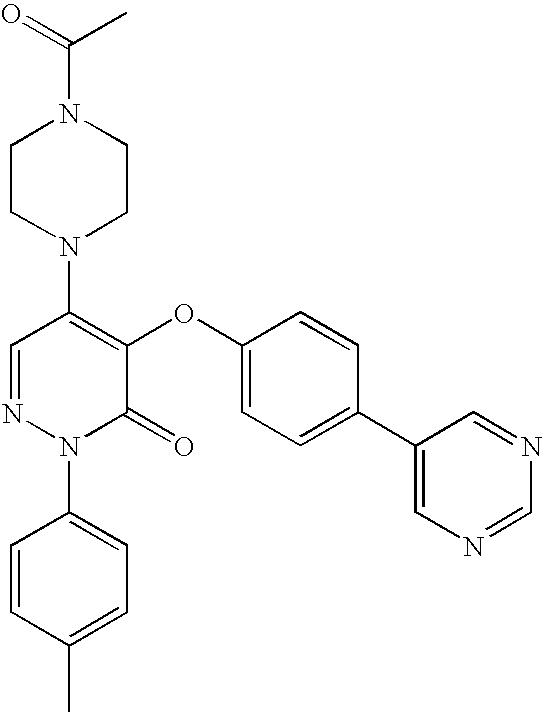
N1(C2=C(OC3=CC=C(C4=CN=CN=C4)C=C3)C(=O)N(C3=CC=C(C)C=C3)N=C2)CCN(C(C)=O)CC1
